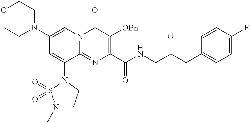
O1CCN(C2=CN3C(=NC(C(NCC(CC4=CC=C(F)C=C4)=O)=O)=C([OBn])C3=O)C(N3CCN(C)S3(=O)=O)=C2)CC1
